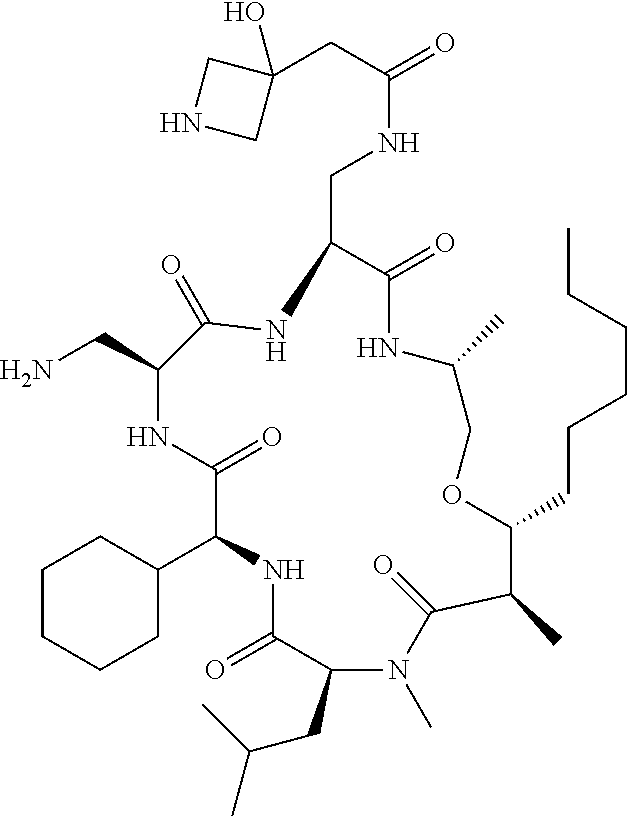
C1(C2NC(=O)C(CC(C)C)N(C)C(=O)C(C)C(CCCCCC)OCC(C)NC(=O)C(CNC(=O)CC3(O)CNC3)NC(=O)C(CN)NC2=O)CCCCC1
